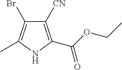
C1([CN])=C(C(OCC)=O)NC(C)=C1Br
